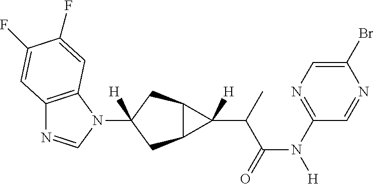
C12=C(N(C3([H])CC4C(C3)C4(C(C(N([H])C3=NC=C(Br)N=C3)=O)C)[H])C=N1)C=C(F)C(F)=C2
